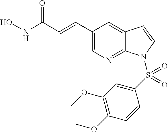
ONC(C=CC1=CN=C2C(=C1)C=CN2S(C1=CC(OC)=C(OC)C=C1)(=O)=O)=O
